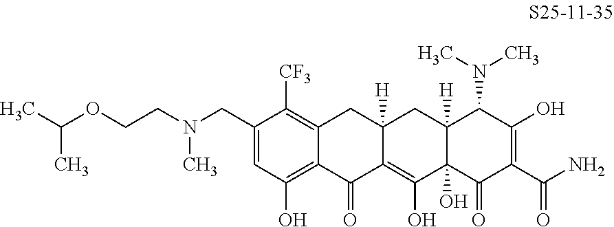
C1=C(CN(CCOC(C)C)C)C([CF3])=C2C(=C1O)C(=O)C1=C(O)C3(O)C([H])(CC1([H])C2)C(N(C)C)C(O)=C(C(N)=O)C3=O
